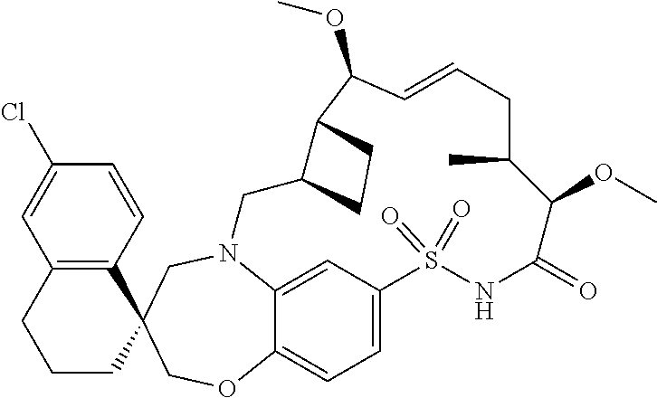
N12C3=CC(=CC=C3OCC3(C4=C(C=C(Cl)C=C4)CCC3)C1)S(=O)(=O)NC(=O)C(OC)C(C)CC=CC(OC)C1C(C2)CC1
